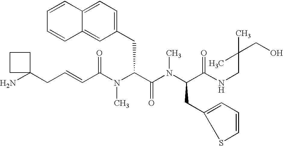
NC1(CC=CC(N(C(C(=O)N(C)C(CC2=CC=CS2)C(=O)NCC(CO)(C)C)CC2=CC=C3C(=C2)C=CC=C3)C)=O)CCC1
